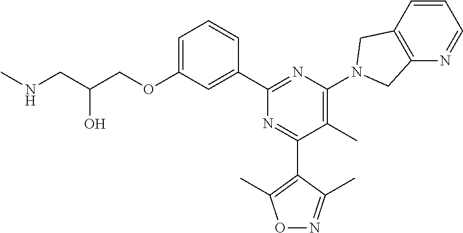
C1=C(OCC(CNC)O)C=C(C2=NC(N3CC4=C(N=CC=C4)C3)=C(C)C(C3=C(C)ON=C3C)=N2)C=C1
